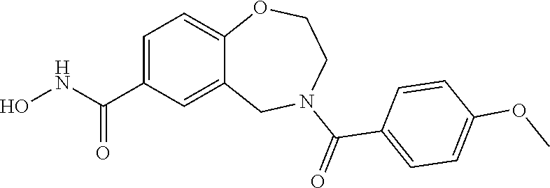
C1=C(C(NO)=O)C=C2C(=C1)OCCN(C(=O)C1=CC=C(OC)C=C1)C2
